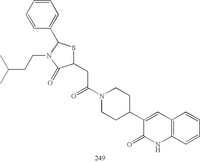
C1(CC(N2CCC(C3=CC4=C(NC3=O)C=CC=C4)CC2)=O)SC(C2=CC=CC=C2)N(CCC(C)C)C1=O
